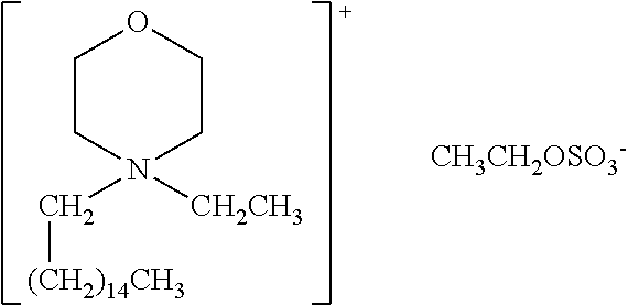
C1CN(C[(CH2)14CH3])([CH2CH3])CCO1.[CH3CH2OSO3-]
